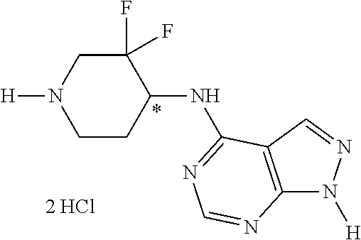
[H]N1CCC(NC2=NC=NC3=C2C=NN3[H])C(F)(F)C1
